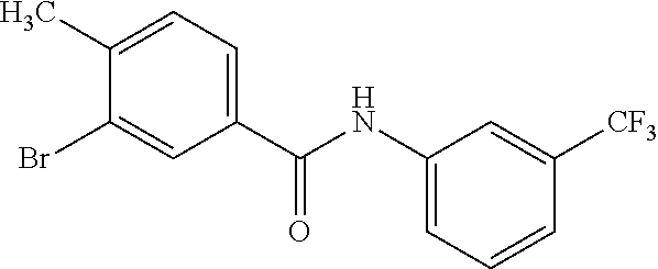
C1(NC(C2=CC=C(C)C(Br)=C2)=O)=CC=CC([CF3])=C1
